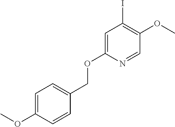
C1=C(OCC2=CC=C(OC)C=C2)N=CC(OC)=C1I
